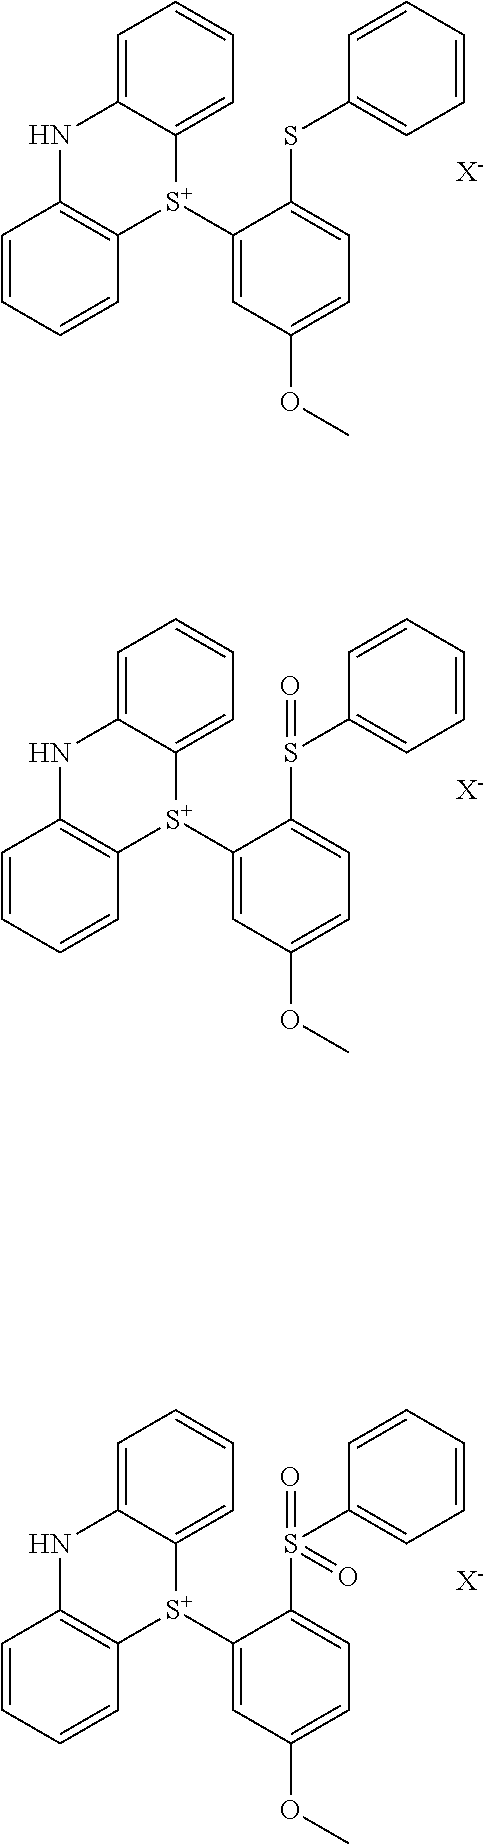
C1=C2C(=CC=C1)[S+](C1=CC(OC)=CC=C1SC1=CC=CC=C1)C1=C(C=CC=C1)N2.[X-].C1=C2C(=CC=C1)[S+](C1=CC(OC)=CC=C1S(C1=CC=CC=C1)=O)C1=C(C=CC=C1)N2.[X-].C1=C2C(=CC=C1)[S+](C1=CC(OC)=CC=C1S(C1=CC=CC=C1)(=O)=O)C1=C(C=CC=C1)N2.[X-]
